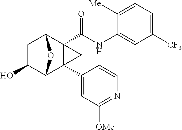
C1C(O)C2C3(C4=CC([OMe])=NC=C4)C(C(NC4=CC([CF3])=CC=C4[Me])=O)(C1O2)C3
